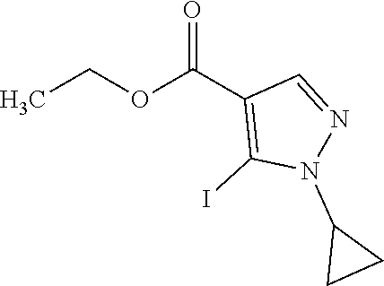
CCOC(C1=C(I)N(C2CC2)N=C1)=O
